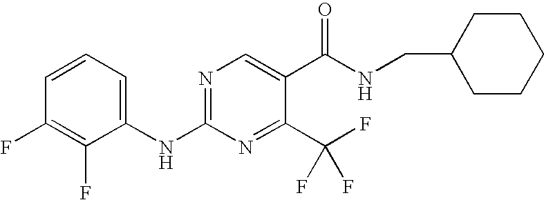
C1=CC=C(NC2=NC=C(C(NCC3CCCCC3)=O)C(C(F)(F)F)=N2)C(F)=C1F
